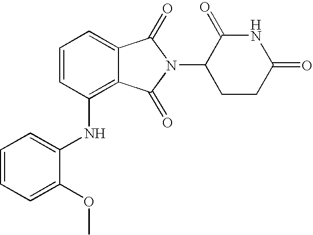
C1(NC2=C3C(=CC=C2)C(=O)N(C2CCC(=O)NC2=O)C3=O)=CC=CC=C1OC
